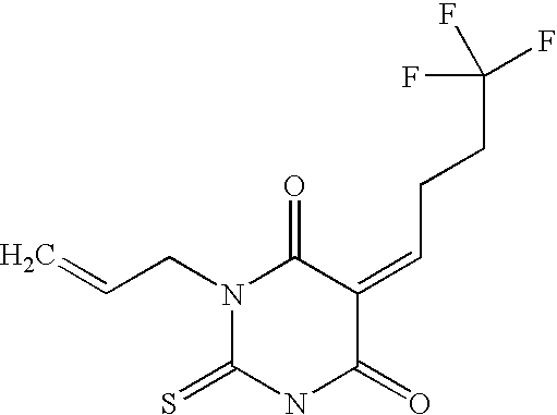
O=C1C(=CCCC(F)(F)F)C(=O)NC(=S)N1CC=C
